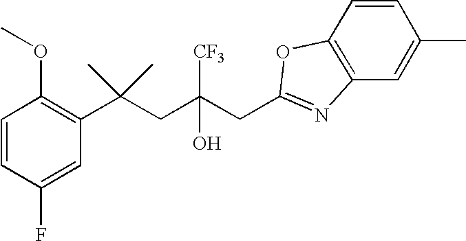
C1(F)=CC(C(CC(CC2=NC3=C(O2)C=CC(C)=C3)(O)[CF3])(C)C)=C(OC)C=C1
